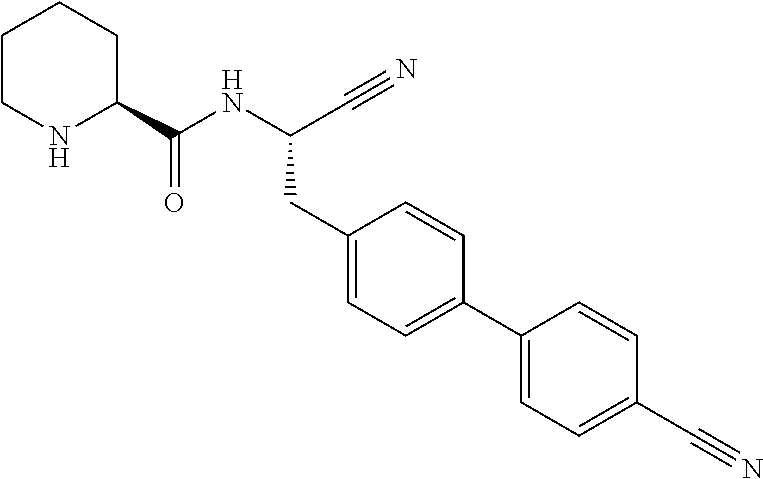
N1C(C(NC(C#N)CC2=CC=C(C3=CC=C(C#N)C=C3)C=C2)=O)CCCC1
